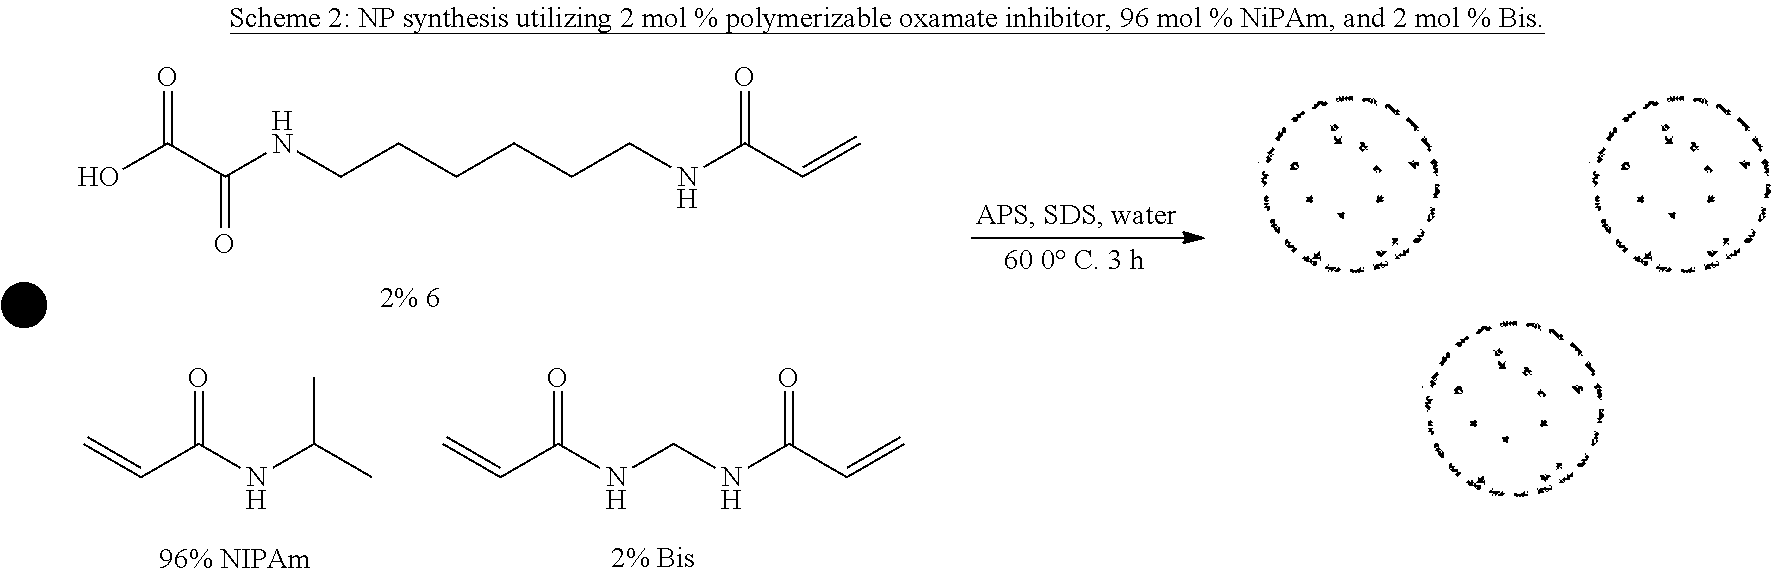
C=CC(NCNC(C=C)=O)=O.OC(C(NCCCCCCNC(C=C)=O)=O)=O.C=CC(NC(C)C)=O
